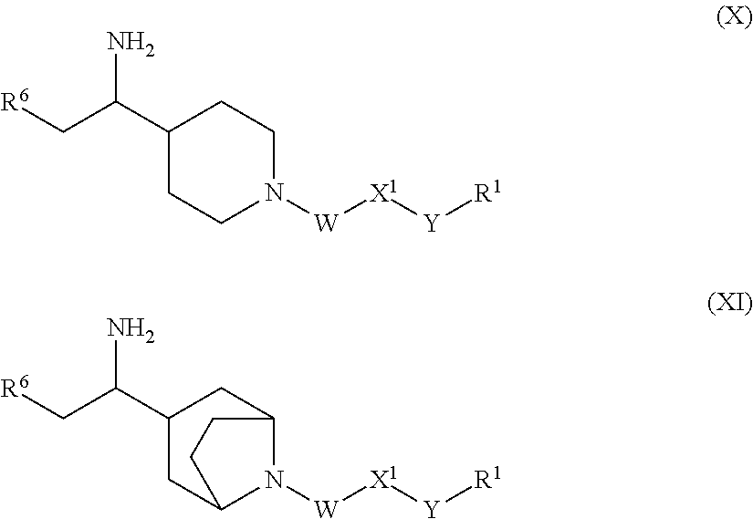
[R6]CC(C1CCN([W][X1][Y][R1])CC1)N.[R6]CC(C1CC2N([W][X1][Y][R1])C(C1)CC2)N
